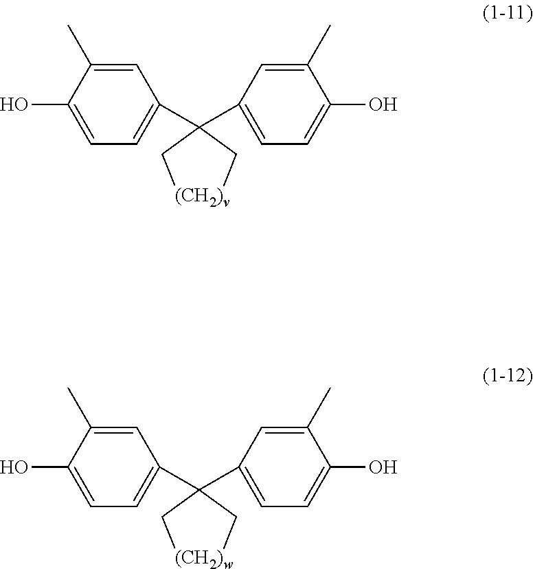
OC1=CC=C(C2(C3=CC=C(O)C(C)=C3)C[(CH2)v]C2)C=C1C.OC1=CC=C(C2(C3=CC=C(O)C(C)=C3)C[(CH2)w]C2)C=C1C
